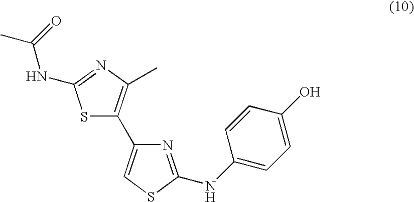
S1C(C2=CSC(NC3=CC=C(O)C=C3)=N2)=C(C)N=C1NC(C)=O
